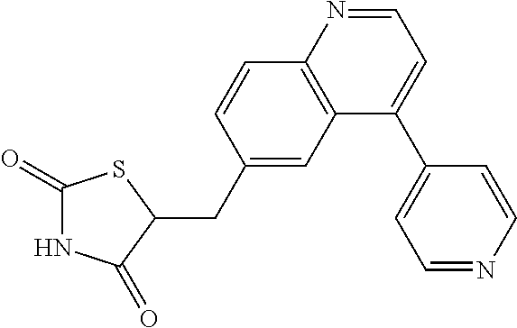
C1(CC2SC(=O)NC2=O)=CC2=C(C=C1)N=CC=C2C1=CC=NC=C1
